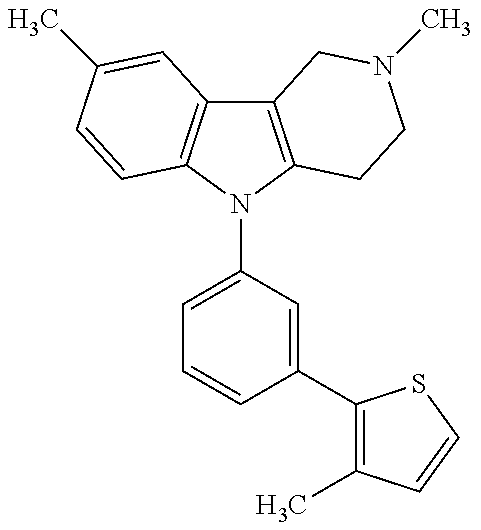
C12=C(N(C3=CC=CC(C4=C(C)C=CS4)=C3)C3=C1C=C(C)C=C3)CCN(C)C2
